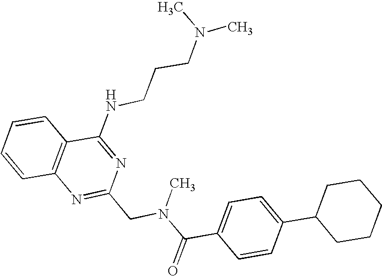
C1=CC2=C(C=C1)C(NCCCN(C)C)=NC(CN(C(C1=CC=C(C3CCCCC3)C=C1)=O)C)=N2
